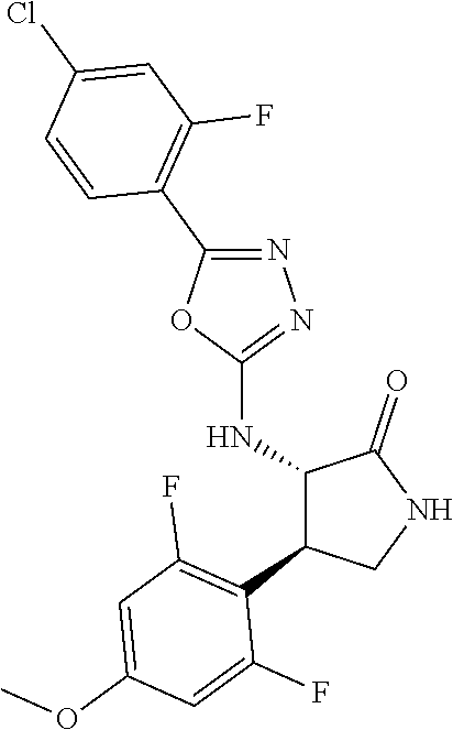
C1(NC2C(C3=C(F)C=C(OC)C=C3F)CNC2=O)=NN=C(C2=C(F)C=C(Cl)C=C2)O1
